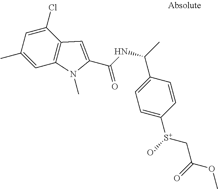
C1=C(C)C=C(Cl)C2=C1N(C)C(C(NC(C)C1=CC=C([S+]([O-])CC(OC)=O)C=C1)=O)=C2
